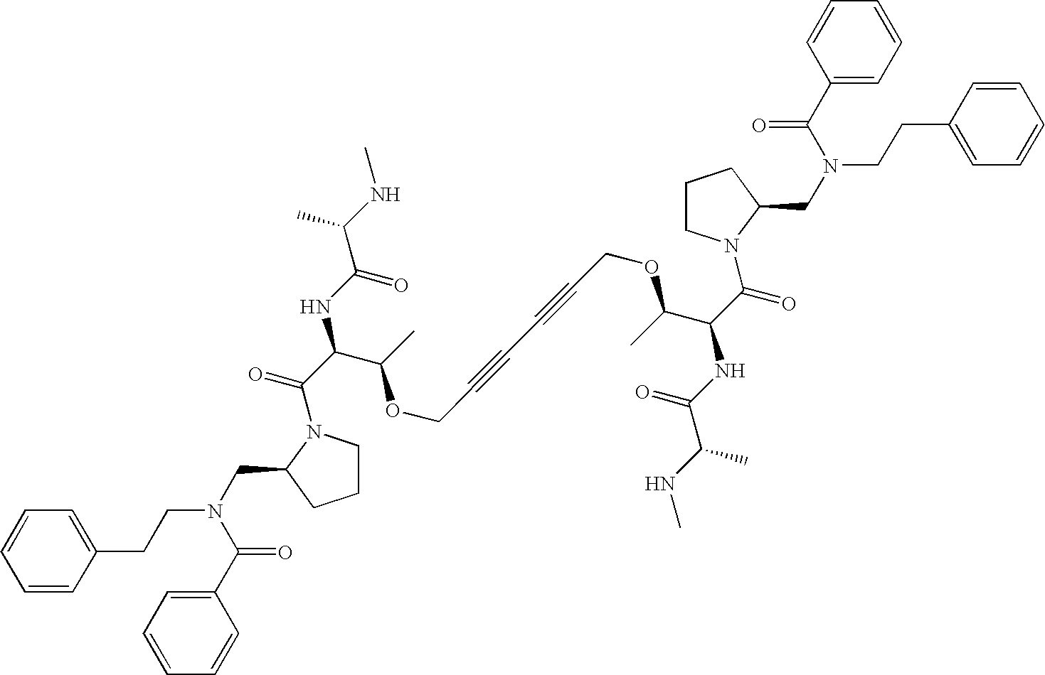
C1=CC=CC(CCN(CC2N(C(C(NC(C(NC)C)=O)C(C)OCC#CC#CCOC(C(C(=O)N3CCCC3CN(CCC3=CC=CC=C3)C(=O)C3=CC=CC=C3)NC(C(NC)C)=O)C)=O)CCC2)C(C2=CC=CC=C2)=O)=C1
